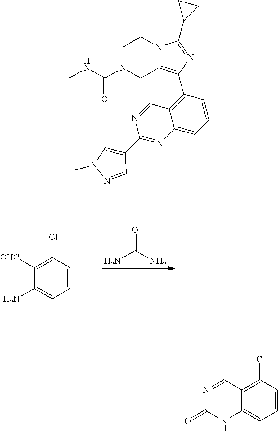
NC(N)=O.C1=CC(Cl)=C([OHC])C(N)=C1.C1=CC(Cl)=C2C(=C1)NC(=O)N=C2.C1N(C(=O)NC)CC2=C(C3=C4C(=CC=C3)N=C(C3=CN(C)N=C3)N=C4)N=C(C3CC3)N2C1
